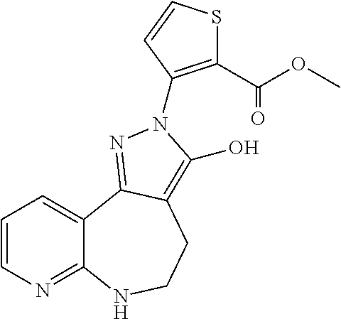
C1=CN=C2C(=C1)C1=NN(C3=C(C(OC)=O)SC=C3)C(O)=C1CCN2
